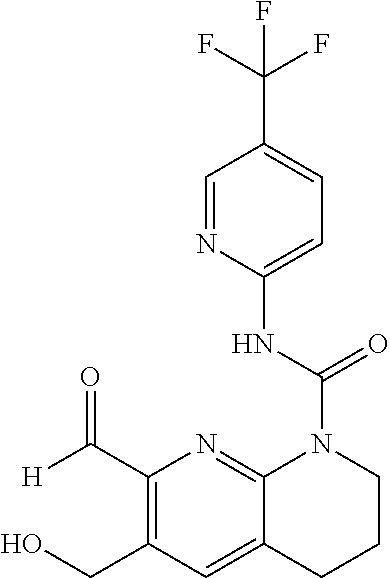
C1=C(NC(N2C3=NC(C([H])=O)=C(CO)C=C3CCC2)=O)N=CC(C(F)(F)F)=C1
